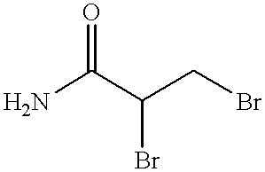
NC(C(CBr)Br)=O
